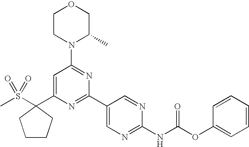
CS(C1(C2=CC(N3C(C)COCC3)=NC(C3=CN=C(NC(OC4=CC=CC=C4)=O)N=C3)=N2)CCCC1)(=O)=O
